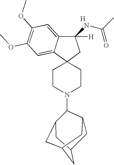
C1CN(C2C3CC4CC2CC(C3)C4)CCC12CC(NC(C)=O)([H])C1=CC(OC)=C(OC)C=C21.[H]
